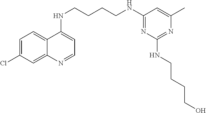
C1=C(Cl)C=C2C(=C1)C(NCCCCNC1=NC(NCCCCO)=NC(C)=C1)=CC=N2
